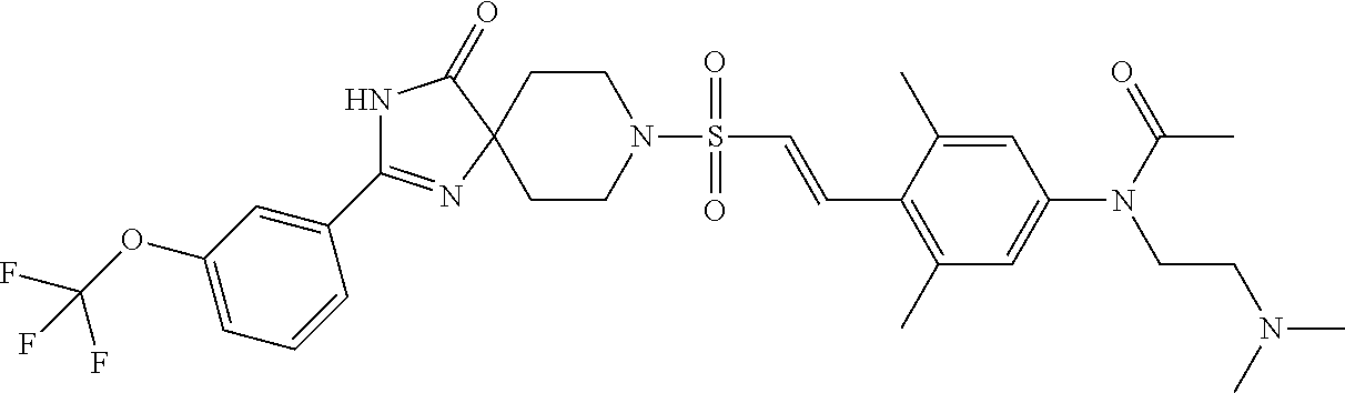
N1C(C2=CC(OC(F)(F)F)=CC=C2)=NC2(C1=O)CCN(S(=O)(=O)C=CC1=C(C)C=C(N(CCN(C)C)C(=O)C)C=C1C)CC2
